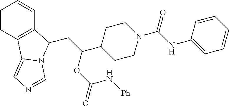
C1=CC2=C(C=C1)C(CC(C1CCN(C(NC3=CC=CC=C3)=O)CC1)OC(=O)N[Ph])N1C2=CN=C1
